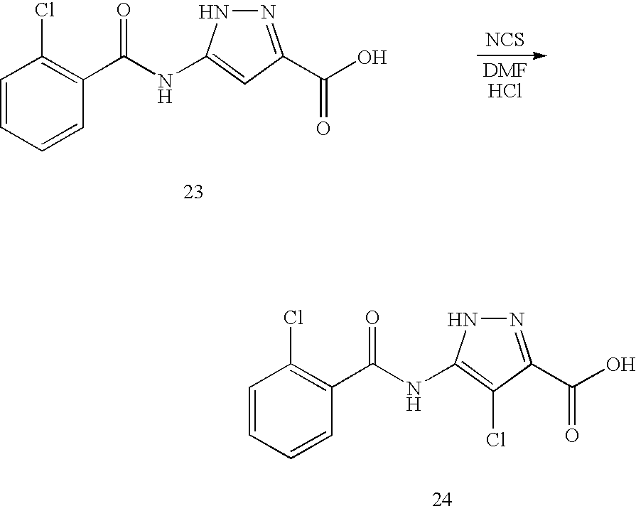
[NCS].C1=CC=CC(C(NC2=CC(C(O)=O)=NN2)=O)=C1Cl.C1=CC=CC(C(NC2=C(Cl)C(C(O)=O)=NN2)=O)=C1Cl
